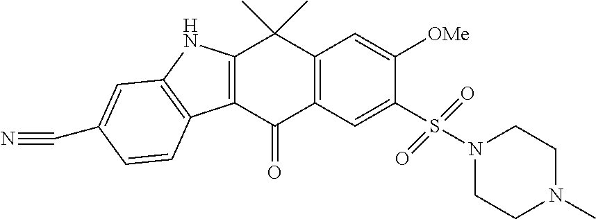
C12=C(C(=O)C3=C(C1(C)C)C=C([OMe])C(S(N1CCN(C)CC1)(=O)=O)=C3)C1=C(N2)C=C(C#N)C=C1
